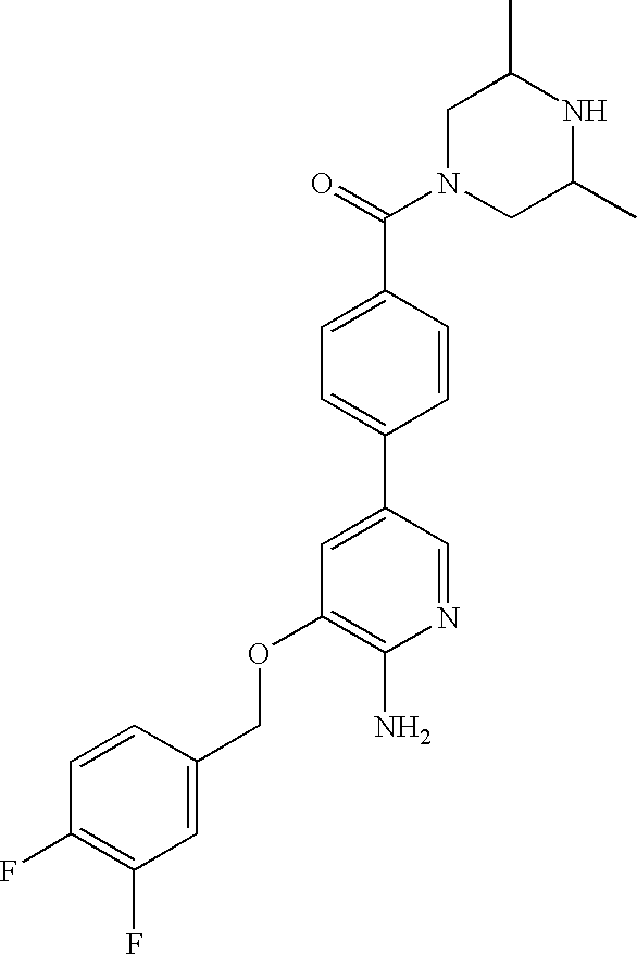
C1N(C(=O)C2=CC=C(C3=CC(OCC4=CC(F)=C(F)C=C4)=C(N)N=C3)C=C2)CC(C)NC1C
